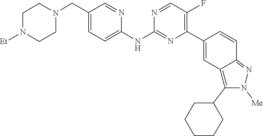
C1CN([Et])CCN1CC1=CC=C(NC2=NC(C3=CC4=C(C5CCCCC5)N([Me])N=C4C=C3)=C(F)C=N2)N=C1
